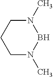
N1(C)CCCN(C)B1
